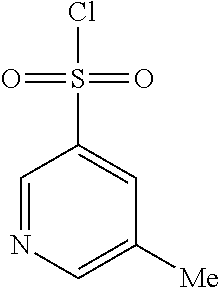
C1=NC=C([Me])C=C1S(=O)(=O)Cl
